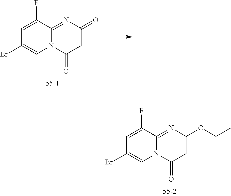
C1=C(F)C2=NC(=O)CC(=O)N2C=C1Br.C1=C(F)C2=NC(OCC)=CC(=O)N2C=C1Br
